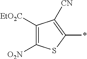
C1([O2N])=C([EtO2C])C([CN])=C(*)S1
